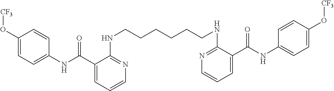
C1(C(NC2=CC=C(O[CF3])C=C2)=O)=CC=CN=C1NCCCCCCNC1=NC=CC=C1C(NC1=CC=C(O[CF3])C=C1)=O
